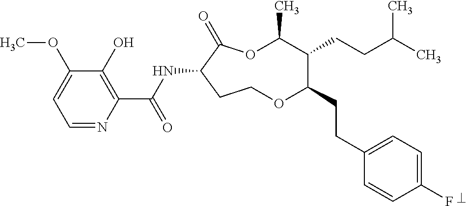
C1=NC(C(NC2C(=O)OC(C)C(CCC(C)C)C(CCC3=CC=C(F)C=C3)OCC2)=O)=C(O)C(OC)=C1
